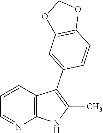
C1=CC2=C(N=C1)NC(C)=C2C1=CC2=C(C=C1)OCO2
